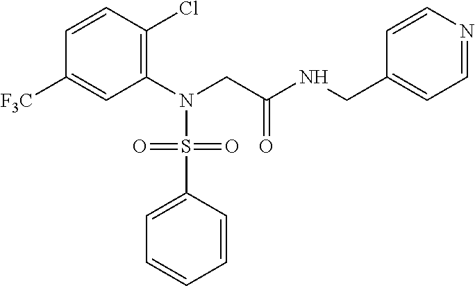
C1(N(CC(NCC2=CC=NC=C2)=O)S(C2=CC=CC=C2)(=O)=O)=C(Cl)C=CC([F3C])=C1
